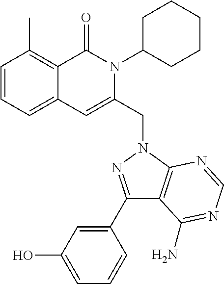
C1=CC=C2C(=C1C)C(=O)N(C1CCCCC1)C(CN1C3=C(C(C4=CC(O)=CC=C4)=N1)C(N)=NC=N3)=C2
